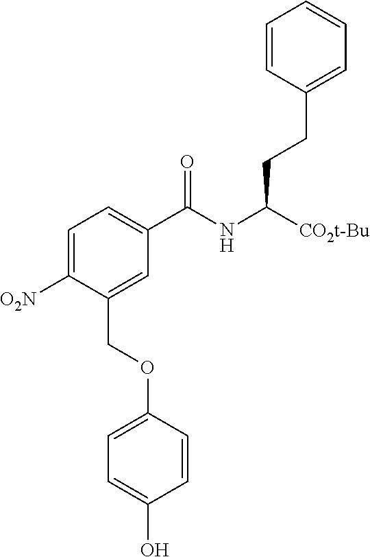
C1=CC(CCC([CO2t-Bu])NC(C2=CC=C([O2N])C(COC3=CC=C(O)C=C3)=C2)=O)=CC=C1
